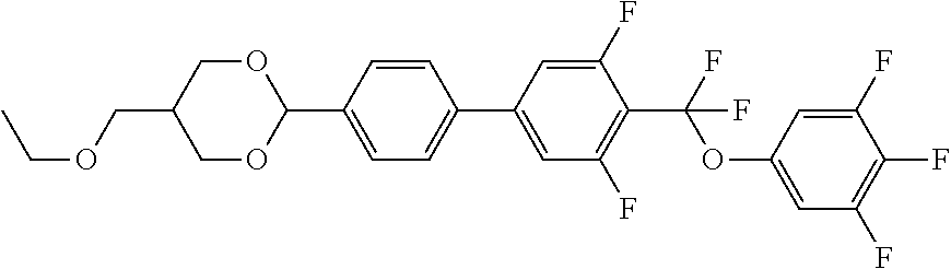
C1=CC(C2OCC(COCC)CO2)=CC=C1C1=CC(F)=C(C(F)(F)OC2=CC(F)=C(F)C(F)=C2)C(F)=C1
